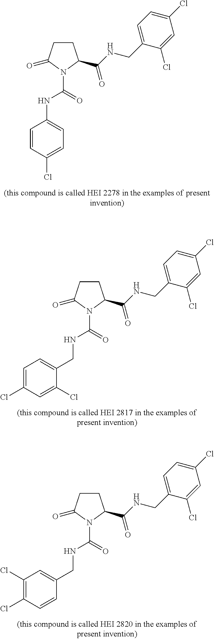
N(C(N1C(C(NCC2=CC=C(Cl)C=C2Cl)=O)CCC1=O)=O)C1=CC=C(Cl)C=C1.N(C(N1C(C(NCC2=CC=C(Cl)C=C2Cl)=O)CCC1=O)=O)CC1=CC=C(Cl)C=C1Cl.N(C(N1C(C(NCC2=CC=C(Cl)C=C2Cl)=O)CCC1=O)=O)CC1=CC(Cl)=C(Cl)C=C1
